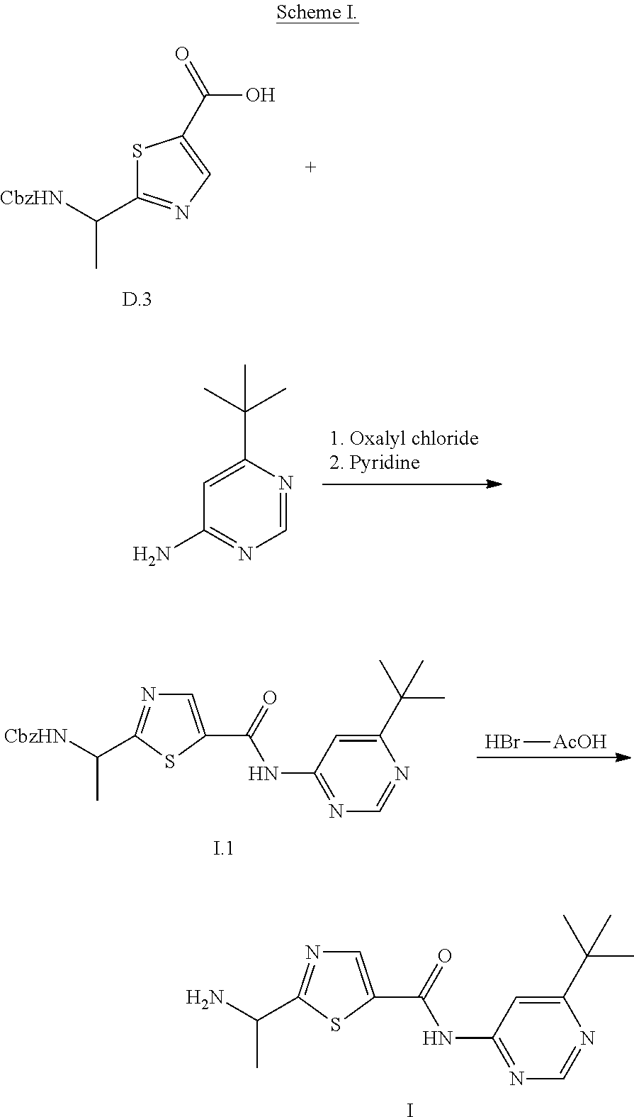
[CbzHN]C(C1=NC=C(C(=O)O)S1)C.C1(N)=NC=NC(C(C)(C)C)=C1.Br[AcOH].[CbzHN]C(C)C1=NC=C(C(=O)NC2=NC=NC(C(C)(C)C)=C2)S1.NC(C)C1=NC=C(C(=O)NC2=NC=NC(C(C)(C)C)=C2)S1.I
